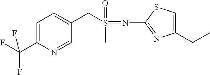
C1=C(C(F)(F)F)N=CC(CS(C)(=O)=NC2=NC(CC)=CS2)=C1
